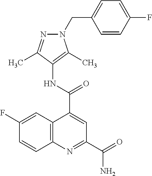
C12=C(N=C(C(=O)N)C=C1C(=O)NC1=C(C)N(CC3=CC=C(F)C=C3)N=C1C)C=CC(F)=C2
